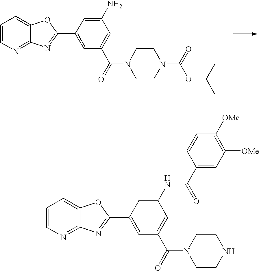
C1=CN=C2C(=C1)OC(C1=CC(C(N3CCN(C(=O)OC(C)(C)C)CC3)=O)=CC(N)=C1)=N2.C1=CN=C2C(=C1)OC(C1=CC(C(N3CCNCC3)=O)=CC(NC(C3=CC([OMe])=C([OMe])C=C3)=O)=C1)=N2
